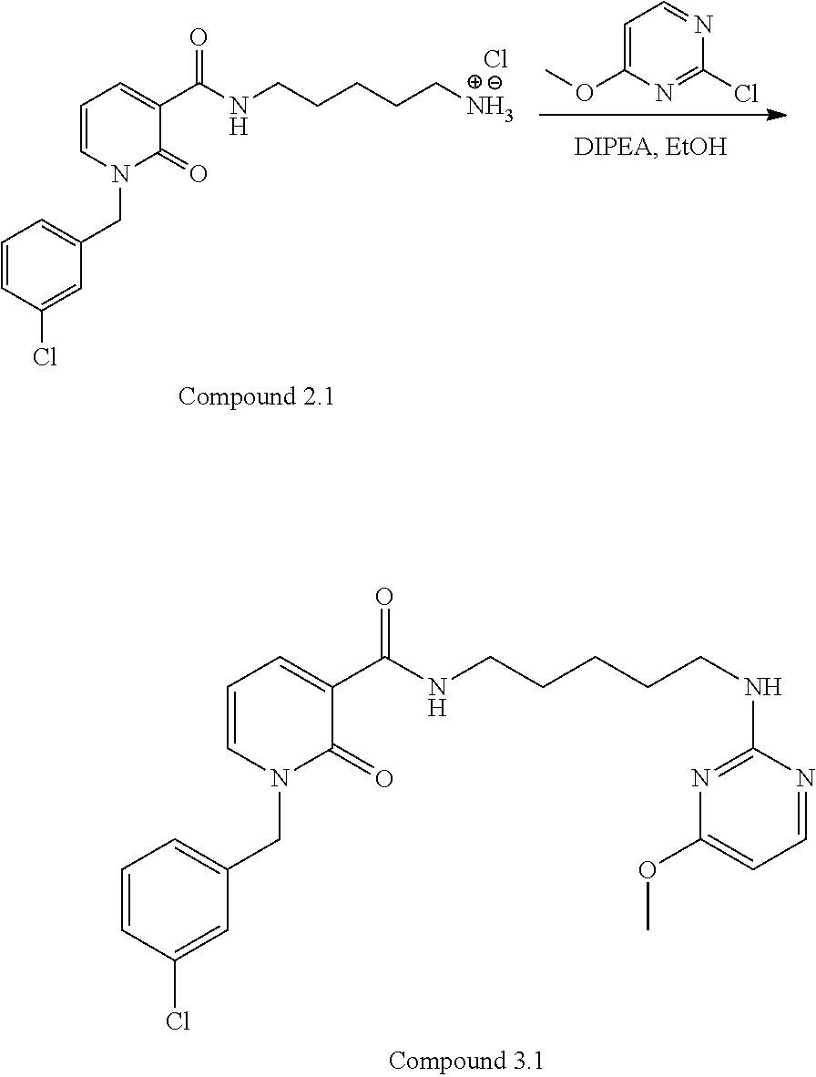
C1=CC(Cl)=CC(CN2C=CC=C(C(=O)NCCCCCNC3=NC(OC)=CC=N3)C2=O)=C1.C1=CC(Cl)=CC(CN2C=CC=C(C(=O)NCCCCCN)C2=O)=C1.Cl.C1=C(OC)N=C(Cl)N=C1
